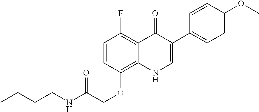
C1=CC(OCC(NCCCC)=O)=C2C(=C1F)C(=O)C(C1=CC=C(OC)C=C1)=CN2
